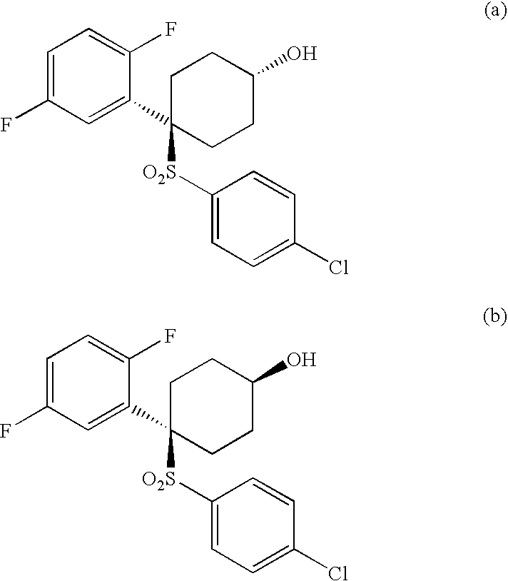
C1=C(F)C=C(C2([O2S]C3=CC=C(Cl)C=C3)CCC(O)CC2)C(F)=C1.C1=C(F)C=C(C2([O2S]C3=CC=C(Cl)C=C3)CCC(O)CC2)C(F)=C1
